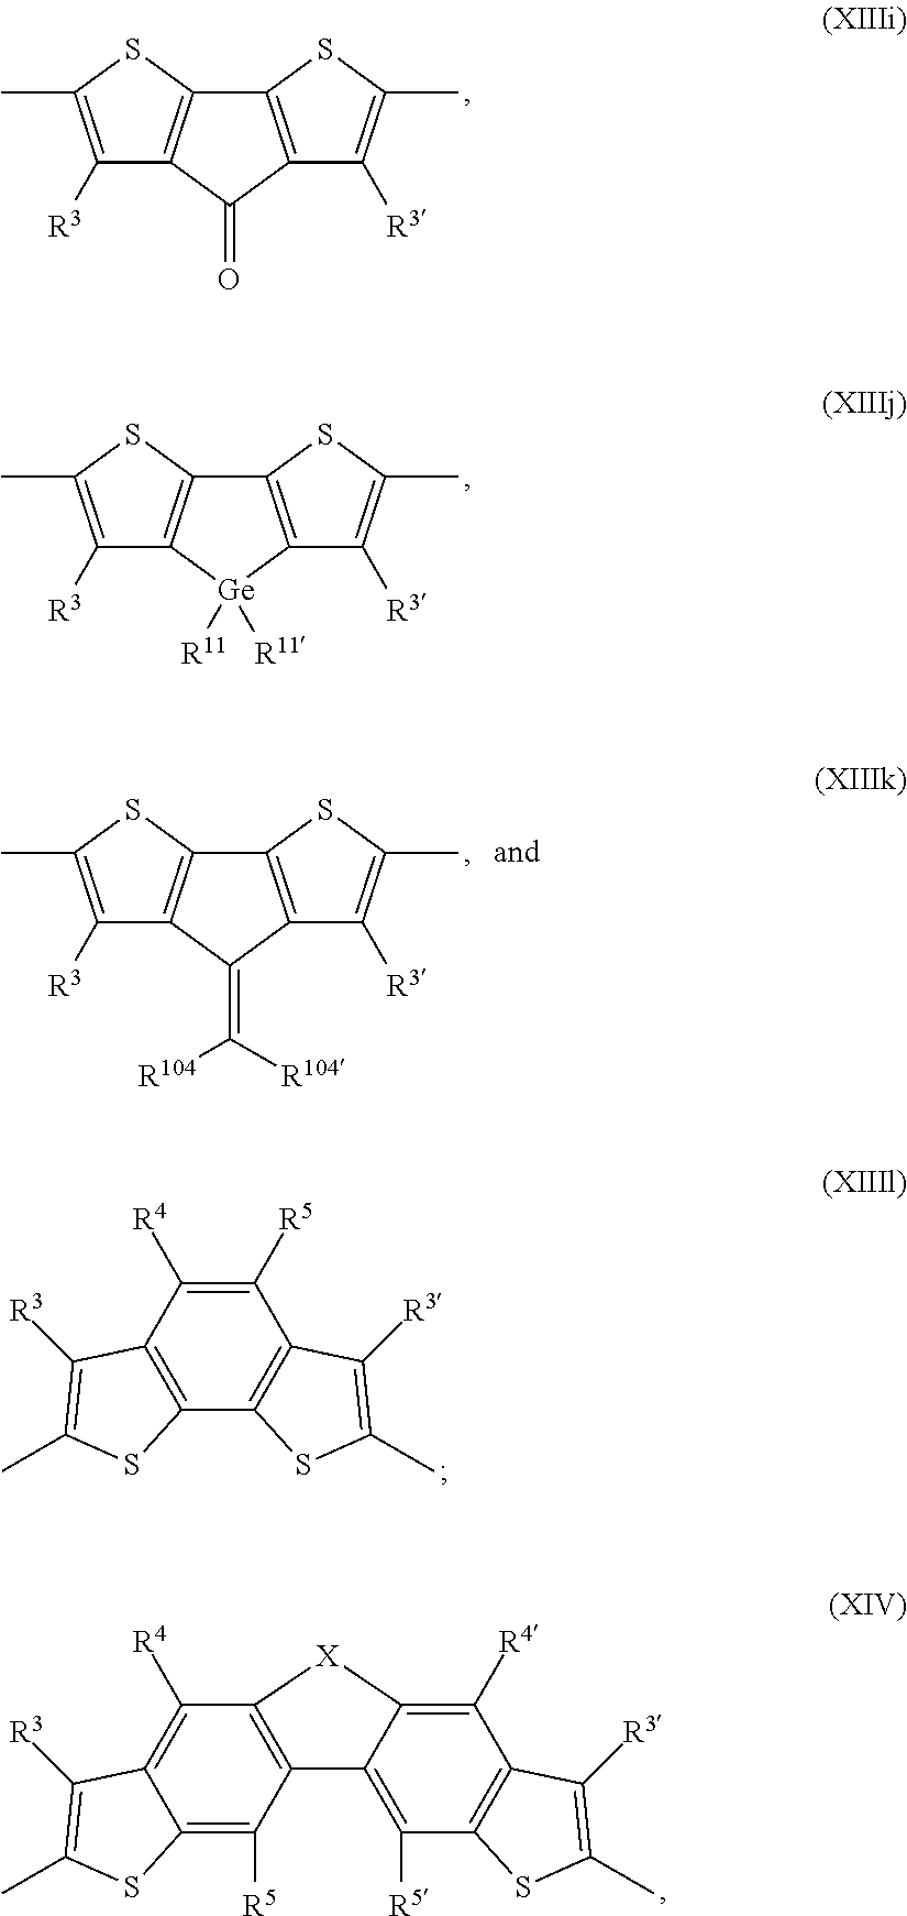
C1([R3])=C(C)SC2=C1C(=O)C1=C2SC(C)=C1[R3].C1([R3])=C(C)SC2=C1[Ge]([R11])([R11])C1=C2SC(C)=C1[R3].C12=C(C([R4])=C([R5])C3=C1SC(C)=C3[R3])C([R3])=C(C)S2.C12=C([R5])C3=C(C([R4])=C1C([R3])=C(C)S2)[X]C1=C([R4])C2=C(C([R5])=C31)SC(C)=C2[R3].C1([R3])=C(C)SC2=C1C(=C([R104])[R104])C1=C2SC(C)=C1[R3]
